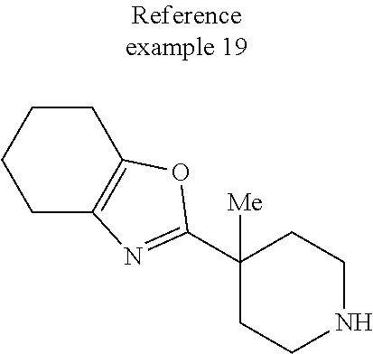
C1C2=C(CCC1)OC(C1([Me])CCNCC1)=N2
